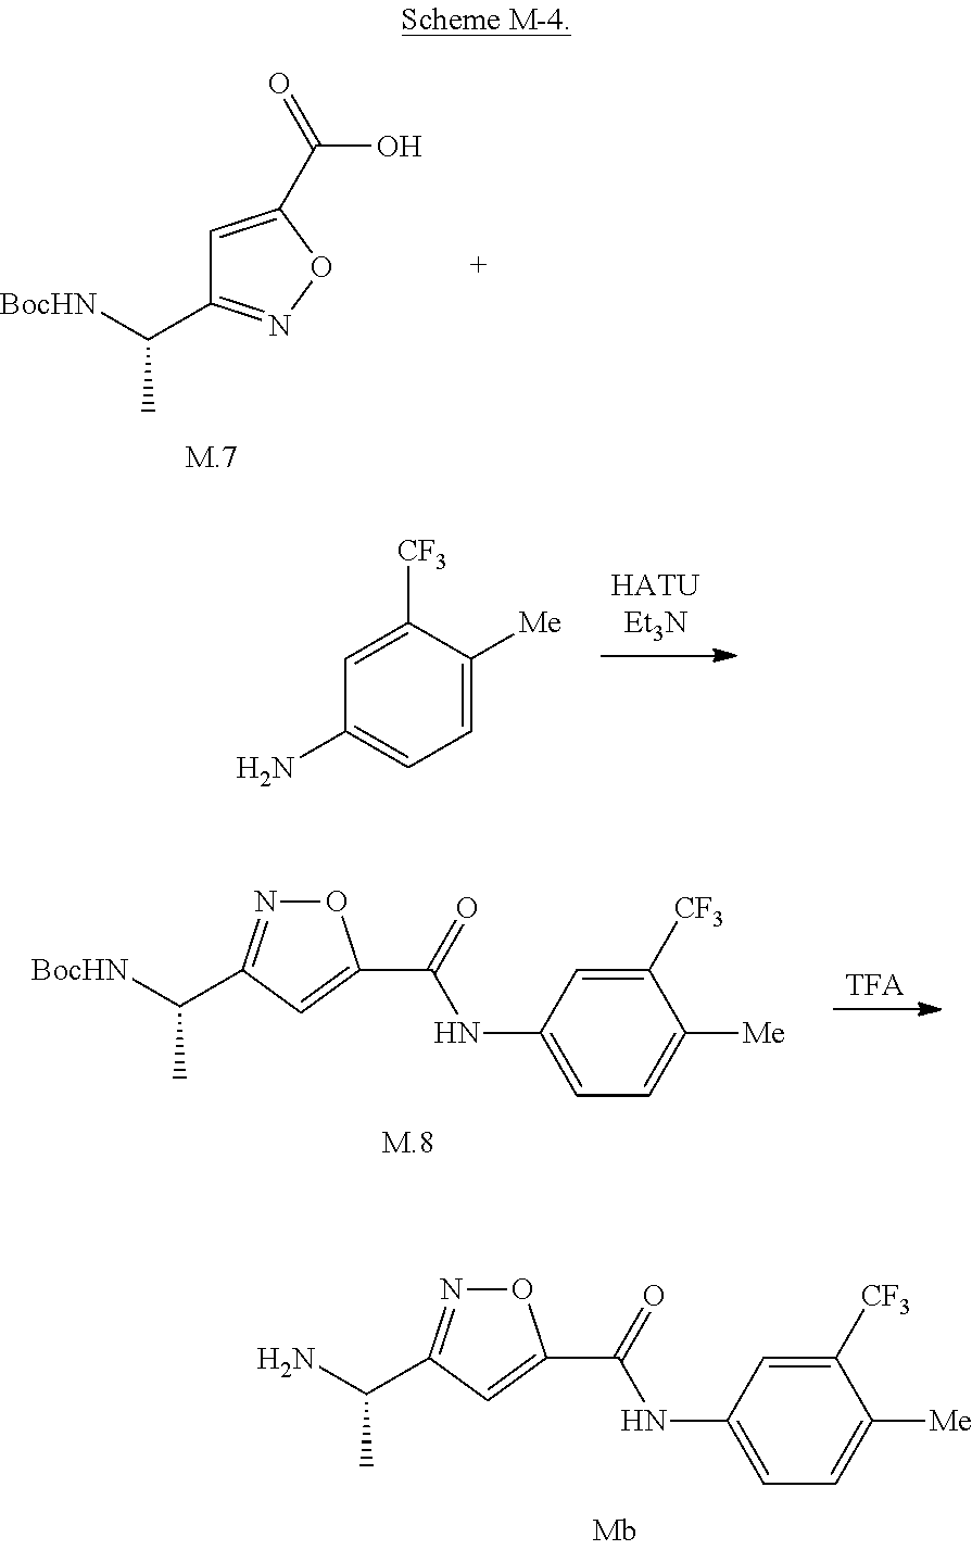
C1(N)=CC=C([Me])C([CF3])=C1.[TFA].[BocHN]C(C1=NOC(C(=O)NC2=CC=C([Me])C([CF3])=C2)=C1)C.[BocHN]C(C1=NOC(C(=O)O)=C1)C.NC(C1=NOC(C(=O)NC2=CC=C([Me])C([CF3])=C2)=C1)C
